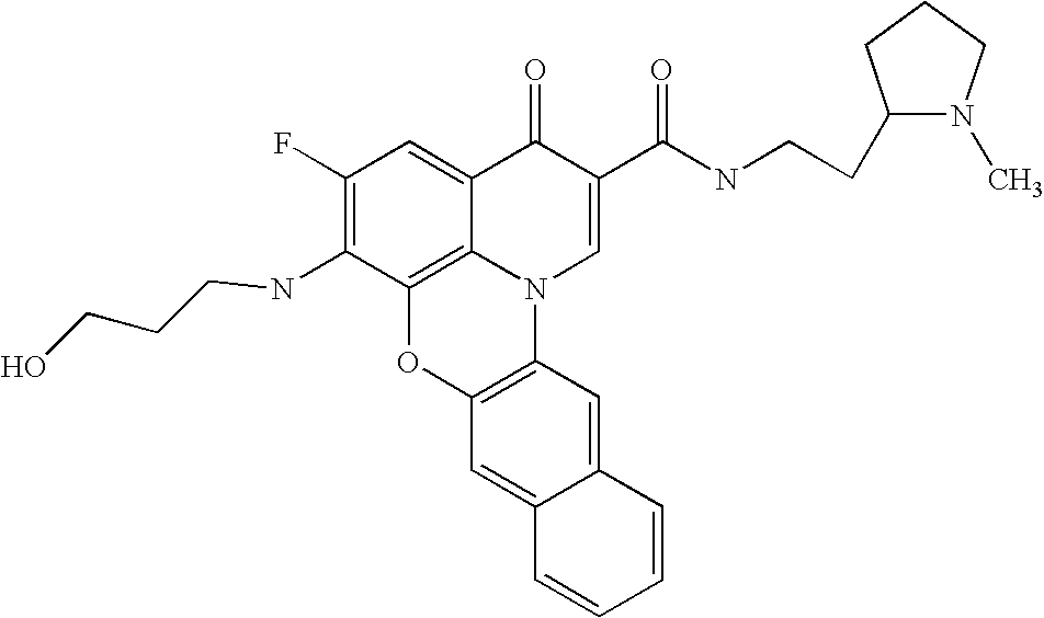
C1(F)=C(NCCCO)C2=C3C(=C1)C(=O)C(C(NCCC1N(C)CCC1)=O)=CN3C1=C(O2)C=C2C(=C1)C=CC=C2
